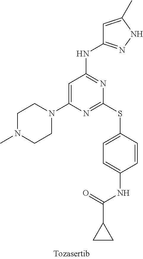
C1=C(N2CCN(C)CC2)N=C(SC2=CC=C(NC(C3CC3)=O)C=C2)N=C1NC1=NNC(C)=C1
